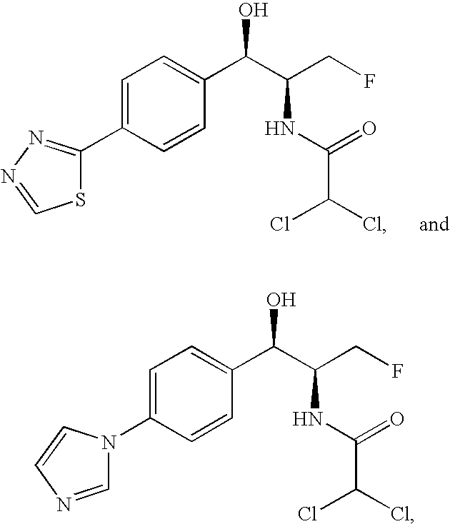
C1(C2=NN=CS2)=CC=C(C(C(CF)NC(C(Cl)Cl)=O)O)C=C1.C1(N2C=NC=C2)=CC=C(C(C(CF)NC(C(Cl)Cl)=O)O)C=C1
